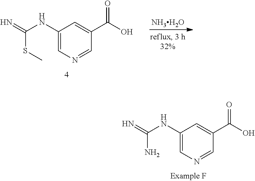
C1(NC(=N)SC)=CN=CC(C(O)=O)=C1.[NH3H2O].C1(NC(=N)N)=CN=CC(C(O)=O)=C1
